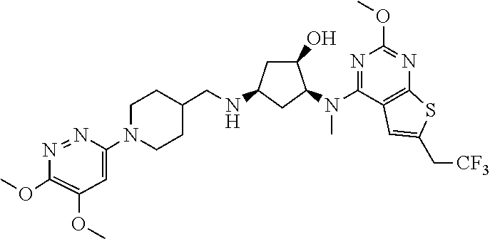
C1(OC)=C(OC)C=C(N2CCC(CNC3CC(O)C(N(C4=NC(OC)=NC5=C4C=C(C[CF3])S5)C)C3)CC2)N=N1
